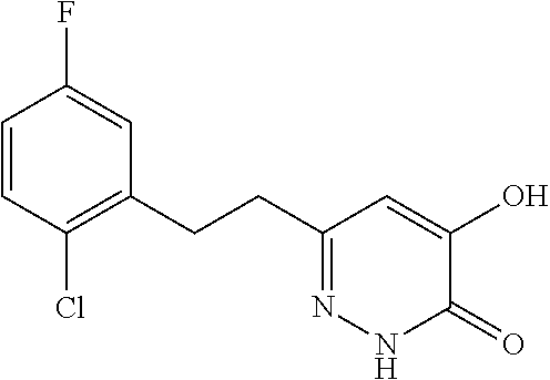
C1=CC(Cl)=C(CCC2=NNC(=O)C(O)=C2)C=C1F
